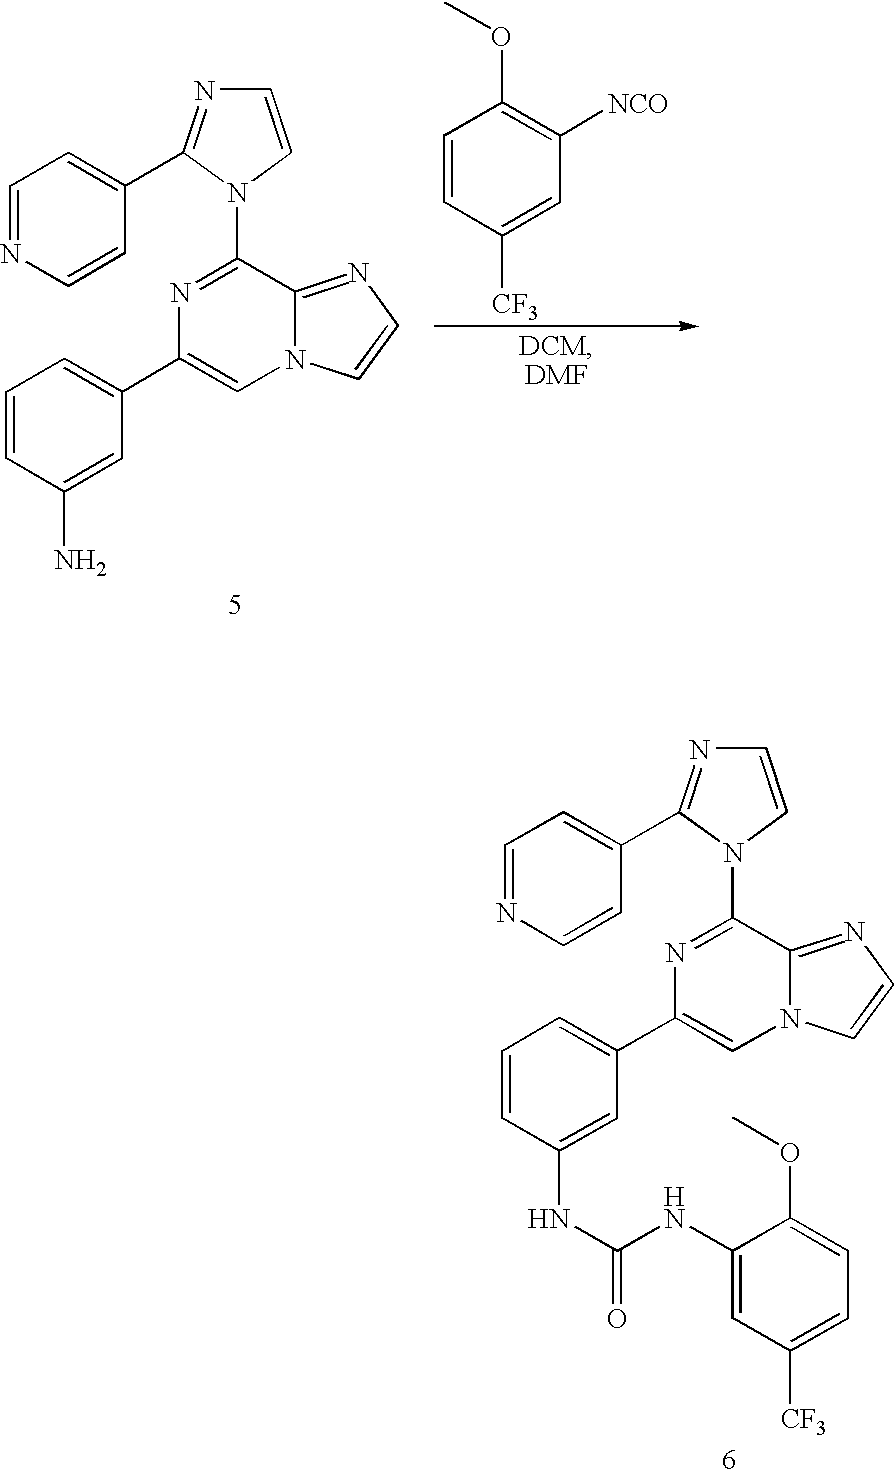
N1=C(N2C(C3=CC=NC=C3)=NC=C2)C2=NC=CN2C=C1C1=CC=CC(N)=C1.C1=CC([CF3])=CC([NCO])=C1OC.N1=C(N2C(C3=CC=NC=C3)=NC=C2)C2=NC=CN2C=C1C1=CC=CC(NC(NC2=CC([CF3])=CC=C2OC)=O)=C1
